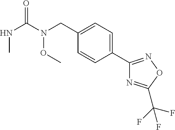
C1(CN(C(NC)=O)OC)=CC=C(C2=NOC(C(F)(F)F)=N2)C=C1
